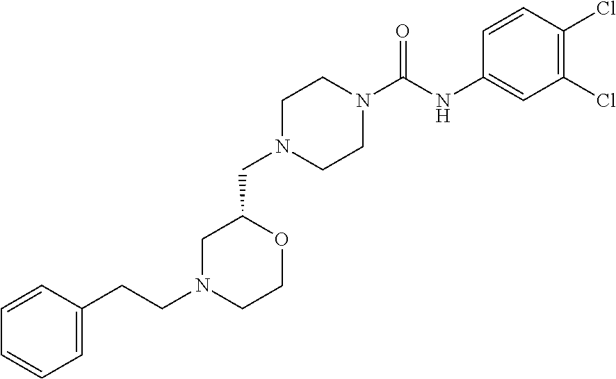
C1N(CC2CN(CCC3=CC=CC=C3)CCO2)CCN(C(NC2=CC(Cl)=C(Cl)C=C2)=O)C1
